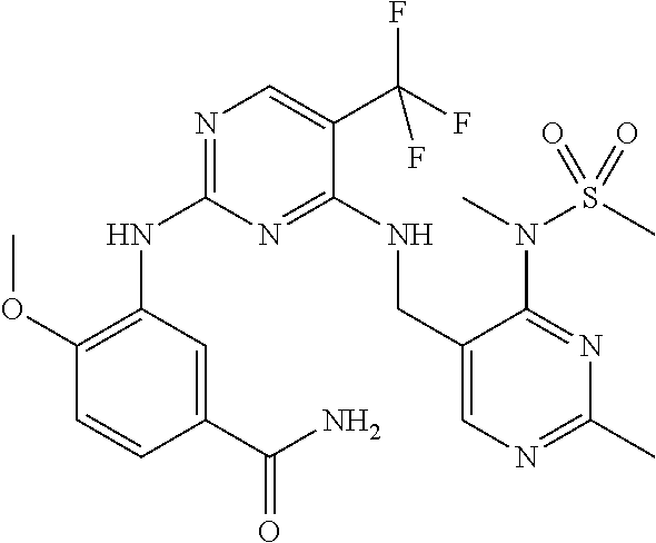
N1=C(NC2=C(OC)C=CC(C(N)=O)=C2)N=C(NCC2=CN=C(C)N=C2N(C)S(C)(=O)=O)C(C(F)(F)F)=C1
